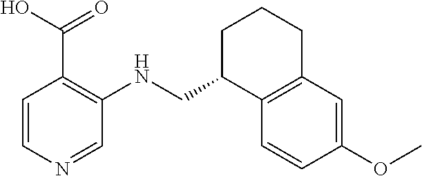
C1=CN=CC(NCC2C3=C(CCC2)C=C(OC)C=C3)=C1C(O)=O
